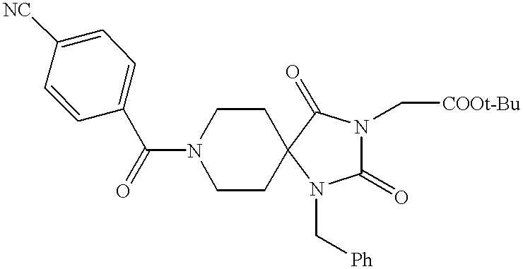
C1([NC])=CC=C(C(=O)N2CCC3(CC2)C(=O)N(C[COOt-Bu])C(=O)N3C[Ph])C=C1
